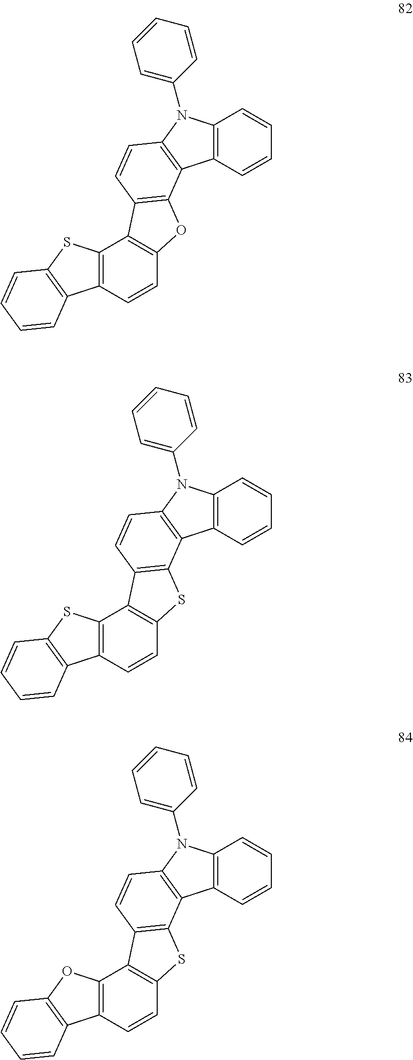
C12=C(C=CC=C1)C1=C(N2C2=CC=CC=C2)C=CC2=C1OC1=C2C2=C(C=C1)C1=C(S2)C=CC=C1.C12=C(C=CC=C1)C1=C(N2C2=CC=CC=C2)C=CC2=C1SC1=C2C2=C(C=C1)C1=C(S2)C=CC=C1.C12=C(C=CC=C1)C1=C(N2C2=CC=CC=C2)C=CC2=C1SC1=C2C2=C(C=C1)C1=C(O2)C=CC=C1
